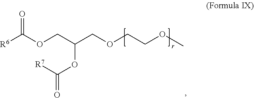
[R6]C(OCC(COCCOC)OC(=O)[R7])=O
